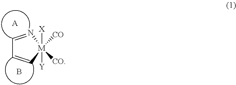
C1=N[M]([CO])([CO])([X])([Y])C=C1.[A].B
